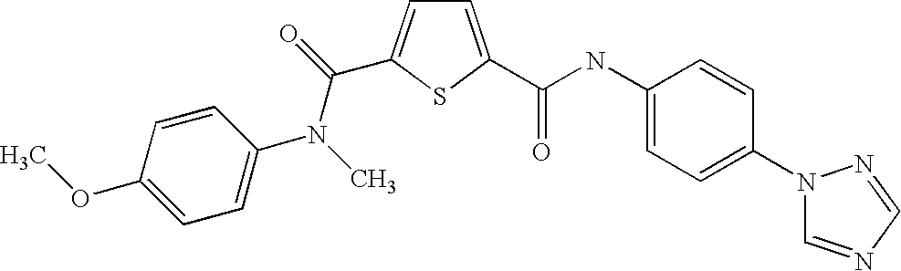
C(NC1=CC=C(N2C=NC=N2)C=C1)(=O)C1=CC=C(C(=O)N(C)C2=CC=C(OC)C=C2)S1
